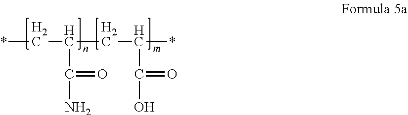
*CC(CC(*)C(O)=O)C(N)=O
